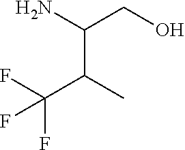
FC(C(C)C(N)CO)(F)F
